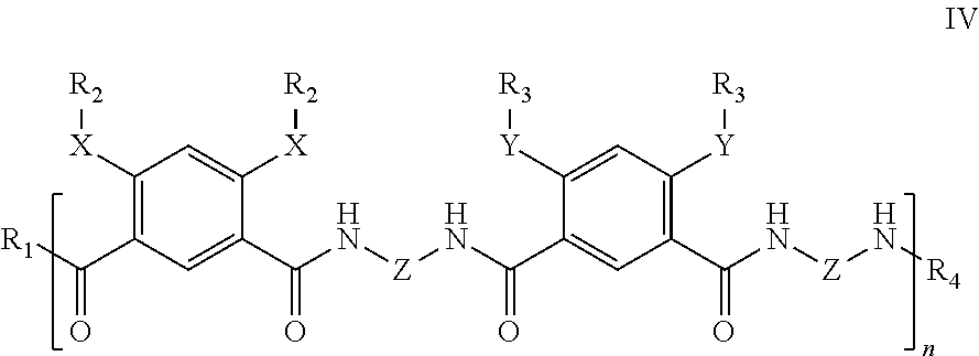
C1([X][R2])=C(C([R1])=O)C=C(C(N[Z]NC(C2=CC(C(N[Z]N[R4])=O)=C([Y][R3])C=C2[Y][R3])=O)=O)C([X][R2])=C1
